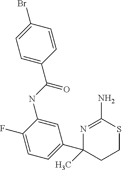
N1=C(N)SCCC1(C1=CC=C(F)C(NC(C2=CC=C(Br)C=C2)=O)=C1)C
